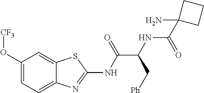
C1(O[CF3])=CC=C2C(=C1)SC(NC(C(NC(C1(N)CCC1)=O)C[Ph])=O)=N2
